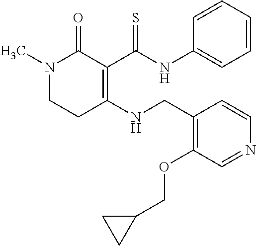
N1(C)CCC(NCC2=C(OCC3CC3)C=NC=C2)=C(C(NC2=CC=CC=C2)=S)C1=O
